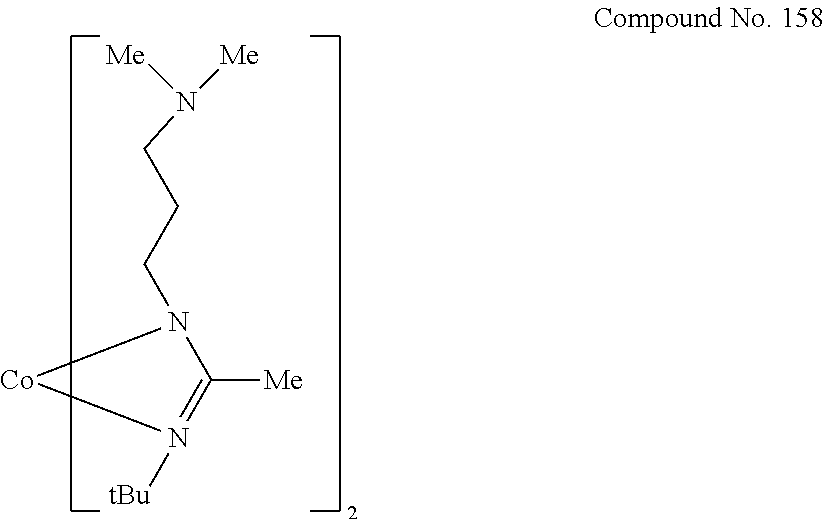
N1(CCCN([Me])[Me])C([Me])=N([tBu])[Co]1
